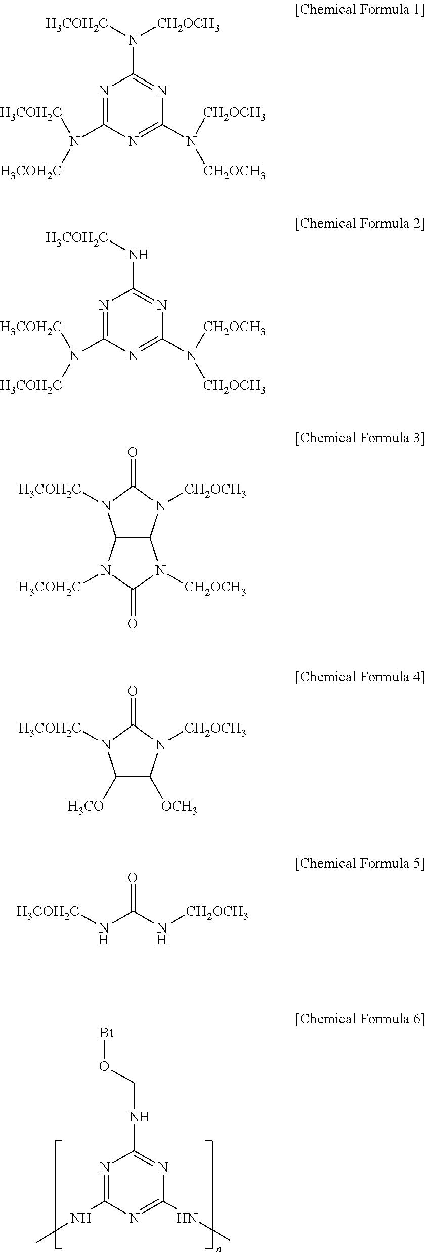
[Bt]OCNC1=NC(NC)=NC(NC)=N1.N1=C(N([H3COH2C])[H3COH2C])N=C(N([CH2OCH3])[CH2OCH3])N=C1N([H3COH2C])[CH2OCH3].N1=C(N([H3COH2C])[H3COH2C])N=C(N([CH2OCH3])[CH2OCH3])N=C1N[H3COH2C].C12C(N([CH2OCH3])C(=O)N1[H3COH2C])N([CH2OCH3])C(=O)N2[H3COH2C].C1([H3CO])C([OCH3])N([CH2OCH3])C(=O)N1[H3COH2C].[H3COH2C]NC(N[CH2OCH3])=O
